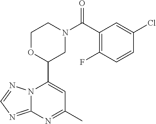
N12C(=NC=N1)N=C(C)C=C2C1CN(C(=O)C2=C(F)C=CC(Cl)=C2)CCO1
